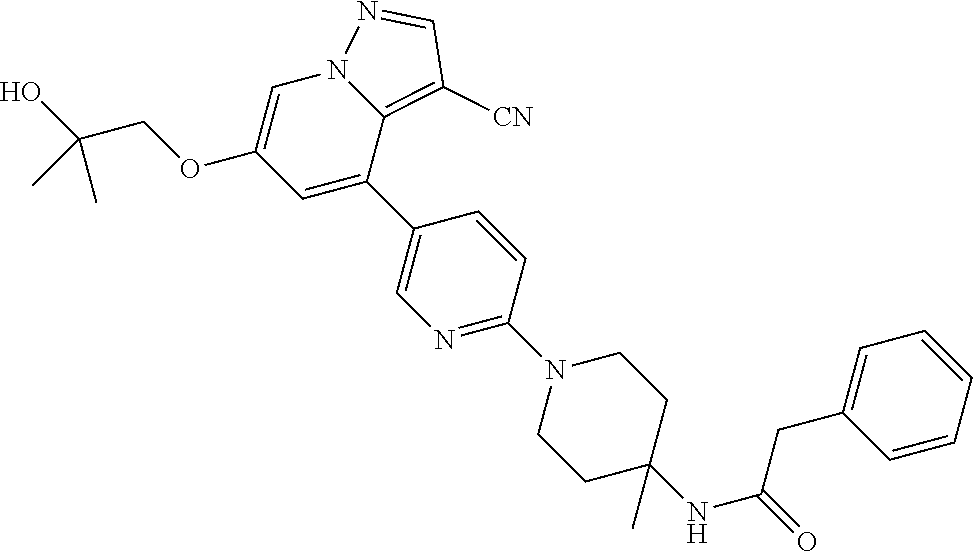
N1=C(N2CCC(NC(=O)CC3=CC=CC=C3)(C)CC2)C=CC(C2=CC(OCC(O)(C)C)=CN3C2=C([CN])C=N3)=C1
